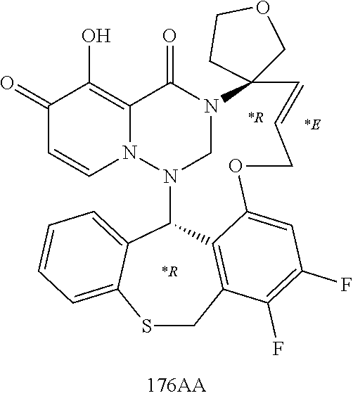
C1(=O)C=CN2C(=C1O)C(=O)N1CN2C2C3=CC=CC=C3SCC3=C2C(=CC(F)=C3F)OCC=CC12COCC2.[*R].[*E].[*R]
